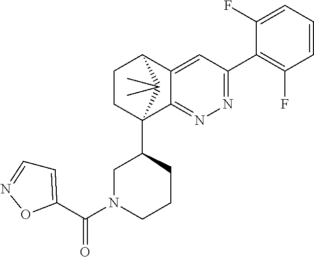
C1(F)=CC=CC(F)=C1C1=NN=C2C(=C1)C1CCC2(C2CN(C(=O)C3=CC=NO3)CCC2)C1(C)C
